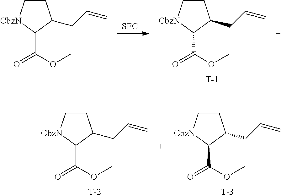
[SFC].C1C[CbzN]C(C(OC)=O)C1CC=C.[T].C1C[CbzN]C(C(OC)=O)C1CC=C.C1C[CbzN]C(C(OC)=O)C1CC=C.[T].C1C[CbzN]C(C(OC)=O)C1CC=C.[T]
